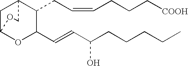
C1C2OC(C=CC(CCCCC)O)C(CC=CCCC[COOH])C1CO2
